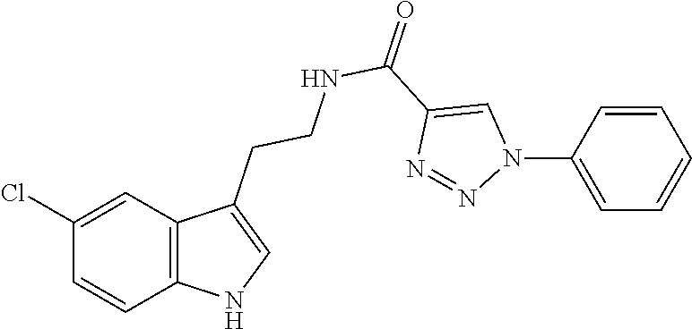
C12=C(C=C(Cl)C=C1)C(CCNC(C1=CN(C3=CC=CC=C3)N=N1)=O)=CN2
